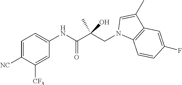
C1=C([NC])C([CF3])=CC(NC(C(CN2C3=C(C(C)=C2)C=C(F)C=C3)(C)O)=O)=C1
